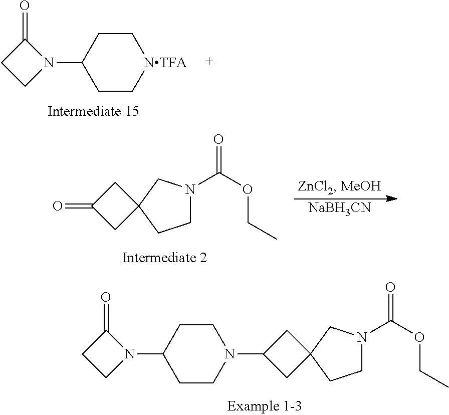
C1N(C(OCC)=O)CC2(C1)CC(N1CCC(N3C(=O)CC3)CC1)C2.[NTFA]1CCC(N2C(=O)CC2)CC1.C1N(C(OCC)=O)CC2(C1)CC(=O)C2.[NaBH3CN]
